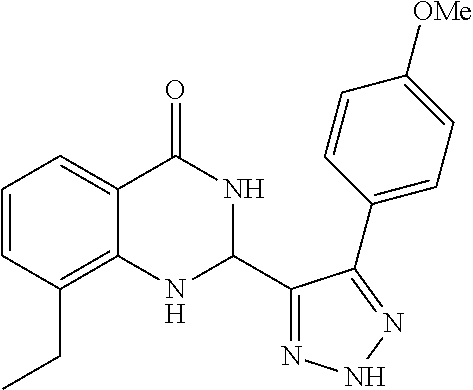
C1=CC(CC)=C2C(=C1)C(=O)NC(C1=NNN=C1C1=CC=C([OMe])C=C1)N2
